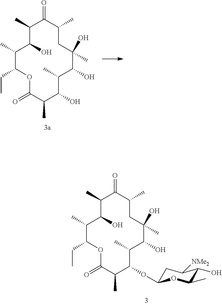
C1(C)C(CC)OC(=O)C(C)C(O)C(C)C(O)C(C)(O)CC(C)C(=O)C(C)C1O.C1(C)C(CC)OC(=O)C(C)C(OC2CC([NMe2])C(O)C(C)O2)C(C)C(O)C(C)(O)CC(C)C(=O)C(C)C1O
